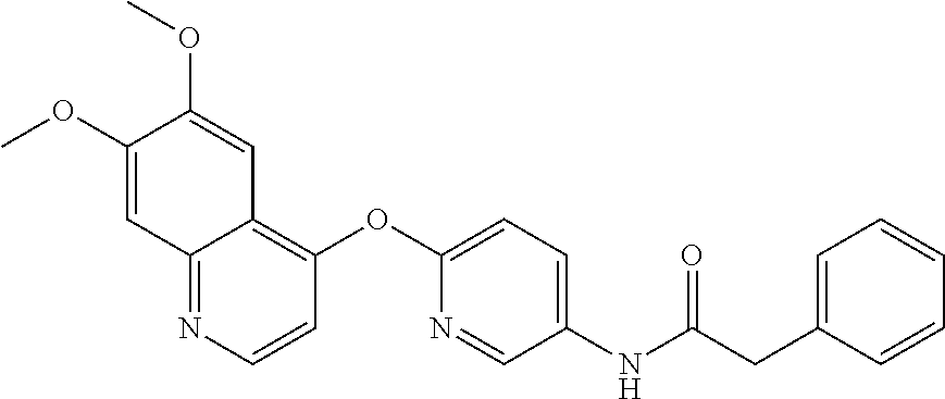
C12=NC=CC(OC3=CC=C(NC(CC4=CC=CC=C4)=O)C=N3)=C1C=C(OC)C(OC)=C2
